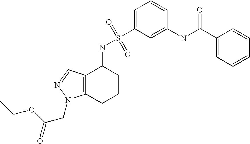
C1=CC=C(S(NC2C3=C(CCC2)N(CC(=O)OCC)N=C3)(=O)=O)C=C1NC(C1=CC=CC=C1)=O
